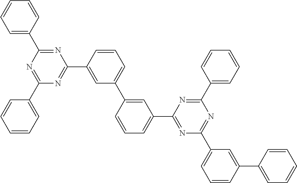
C1(C2=CC=CC=C2)=NC(C2=CC=CC=C2)=NC(C2=CC(C3=CC(C4=NC(C5=CC=CC(C6=CC=CC=C6)=C5)=NC(C5=CC=CC=C5)=N4)=CC=C3)=CC=C2)=N1
